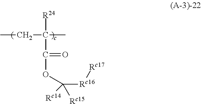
CCC(C)([R24])C(=O)OC([Rc16][Rc17])([Rc15])[Rc14]
